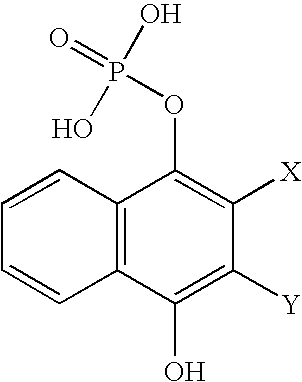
C12=C(C(O)=C([Y])C([X])=C1OP(O)(O)=O)C=CC=C2
